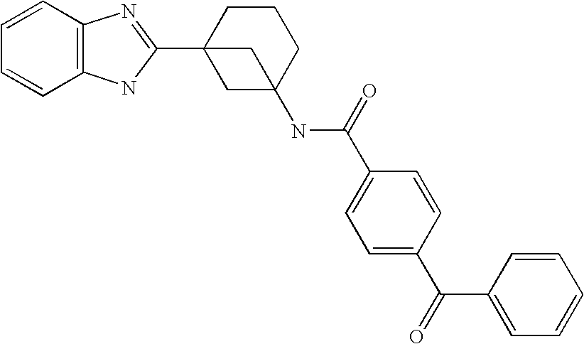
C1=CC2=C(C=C1)NC(C13CC(NC(C4=CC=C(C(=O)C5=CC=CC=C5)C=C4)=O)(CCC1)C3)=N2
